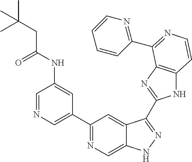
C1=NC=C(C2=NC=C3C(=C2)C(C2=NC4=C(N2)C=CN=C4C2=NC=CC=C2)=NN3)C=C1NC(CC(C)(C)C)=O
